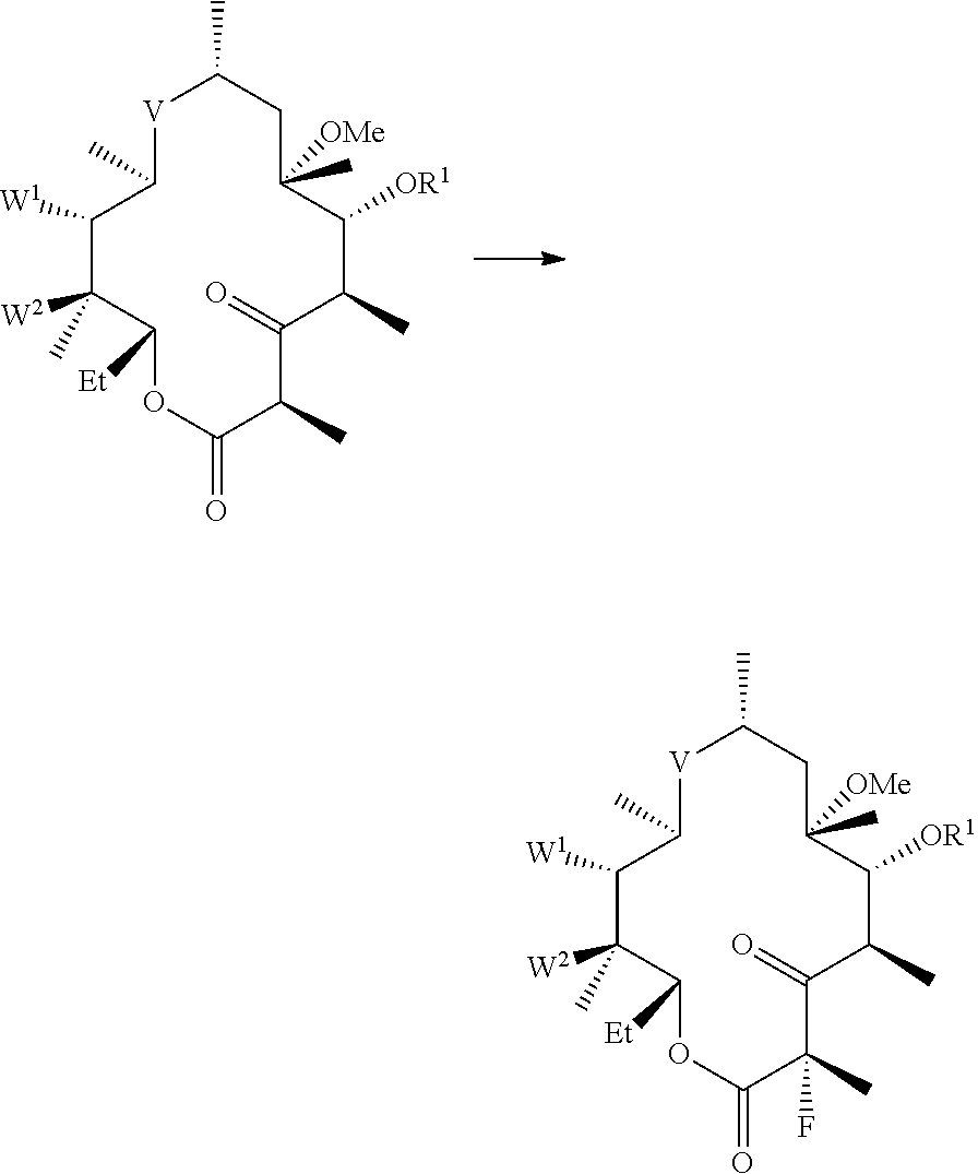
[V]1C(C)C([W1])C([W2])(C)C([Et])OC(=O)C(C)C(=O)C(C)C([OR1])C(C)([OMe])CC1C.[V]1C(C)C([W1])C([W2])(C)C([Et])OC(=O)C(C)(F)C(=O)C(C)C([OR1])C(C)([OMe])CC1C
